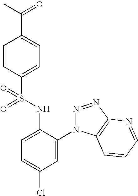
C1=CC(S(=O)(NC2=CC=C(Cl)C=C2N2N=NC3=C2C=CC=N3)=O)=CC=C1C(C)=O
